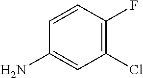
C1(Cl)=C(F)C=CC(N)=C1
